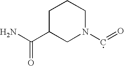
C1C(C(N)=O)CN(C=O)CC1
